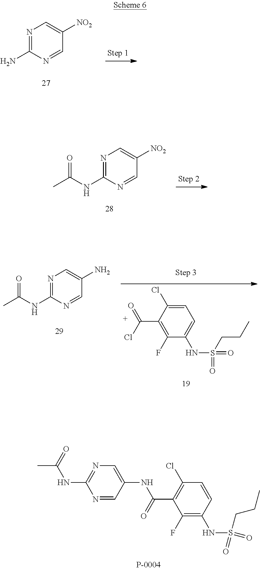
N1=C(N)N=CC([NO2])=C1.N1=C(NC(=O)C)N=CC([NO2])=C1.C1=C(Cl)C(C(=O)Cl)=C(F)C(NS(=O)(=O)CCC)=C1.N1=C(NC(=O)C)N=CC(N)=C1.C1=CC(NS(=O)(CCC)=O)=C(F)C(C(NC2=CN=C(NC(=O)C)N=C2)=O)=C1Cl
